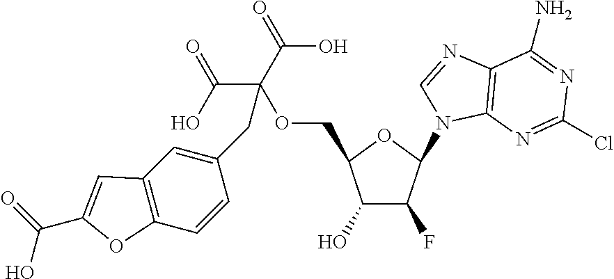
C1(O)C(F)C(N2C3=C(N=C2)C(N)=NC(Cl)=N3)OC1COC(CC1=CC2=C(C=C1)OC(C(=O)O)=C2)(C(O)=O)C(=O)O
